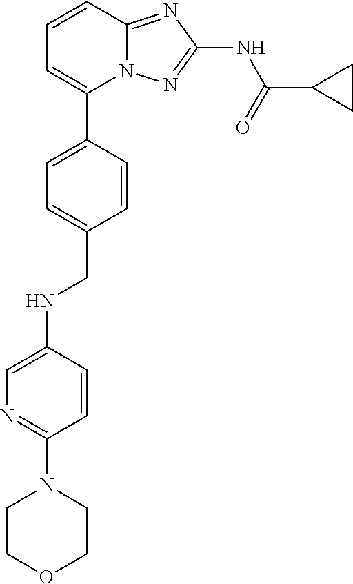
C1=CC2=NC(NC(=O)C3CC3)=NN2C(C2=CC=C(CNC3=CN=C(N4CCOCC4)C=C3)C=C2)=C1
